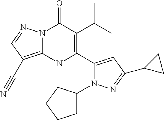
N12C(=C(C#N)C=N1)NC(C1=CC(C3CC3)=NN1C1CCCC1)=C(C(C)C)C2=O
